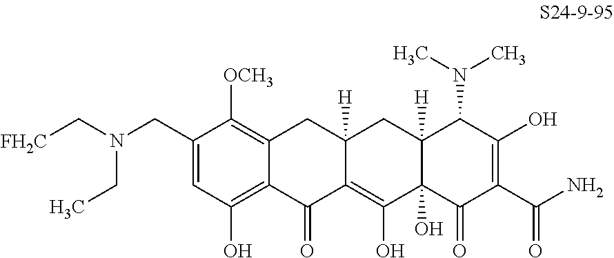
C1(CN(C[FH2C])CC)=CC(O)=C2C(=C1[OCH3])CC1([H])C(=C(O)C3(O)C([H])(C1)C(N(C)C)C(O)=C(C(N)=O)C3=O)C2=O
